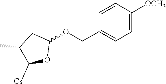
C1(C)C([Cs])OC(OCC2=CC=C([OCH3])C=C2)C1
